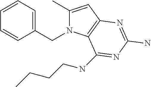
C1(C)=CC2=C(N1CC1=CC=CC=C1)C(NCCCC)=NC(N)=N2
